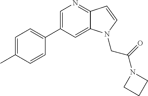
C1=C(C2=CC=C(C)C=C2)C=C2C(=N1)C=CN2CC(=O)N1CCC1
